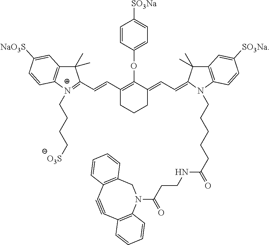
C(=CC1=C(OC2=CC=C([SO3Na])C=C2)C(=CC=C2C(C)(C)C3=C(C=CC([SO3Na])=C3)N2CCCCCC(=O)NCCC(N2CC3=C(C#CC4=C2C=CC=C4)C=CC=C3)=O)CCC1)C1=[N+](CCCC[O3S])C2=C(C1(C)C)C=C([NaO3S])C=C2
